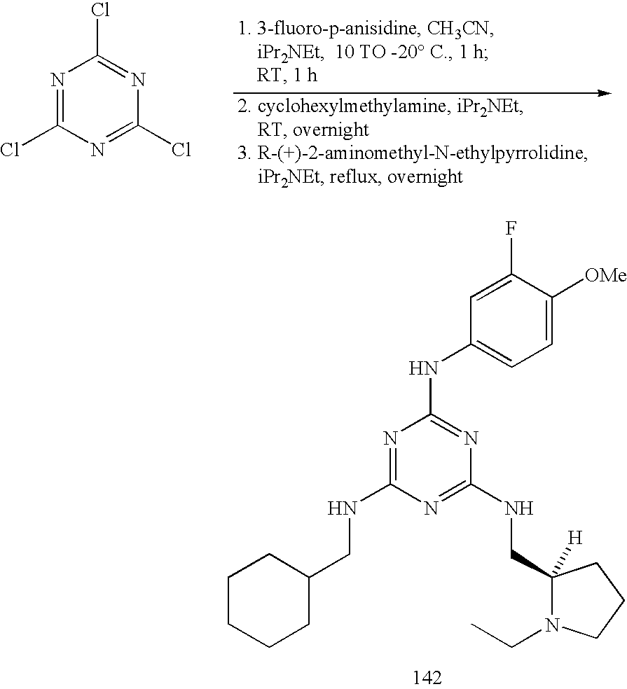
N1=C(NCC2CCCCC2)N=C(NCC2([H])N(CC)CCC2)N=C1NC1=CC=C([OMe])C(F)=C1.N1=C(Cl)N=C(Cl)N=C1Cl
